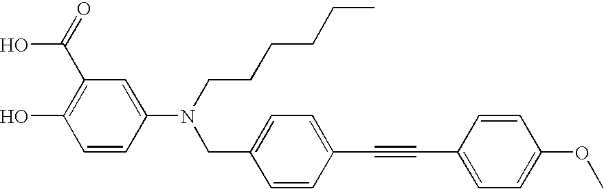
C1=CC(N(CC2=CC=C(C#CC3=CC=C(OC)C=C3)C=C2)CCCCCC)=CC(C(=O)O)=C1O
